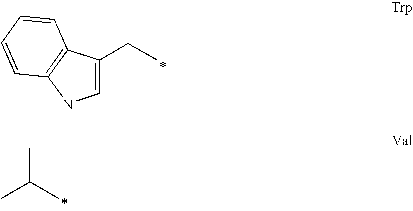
C1=C(CC)C2=C(N1)C=CC=C2.CC(C)C
